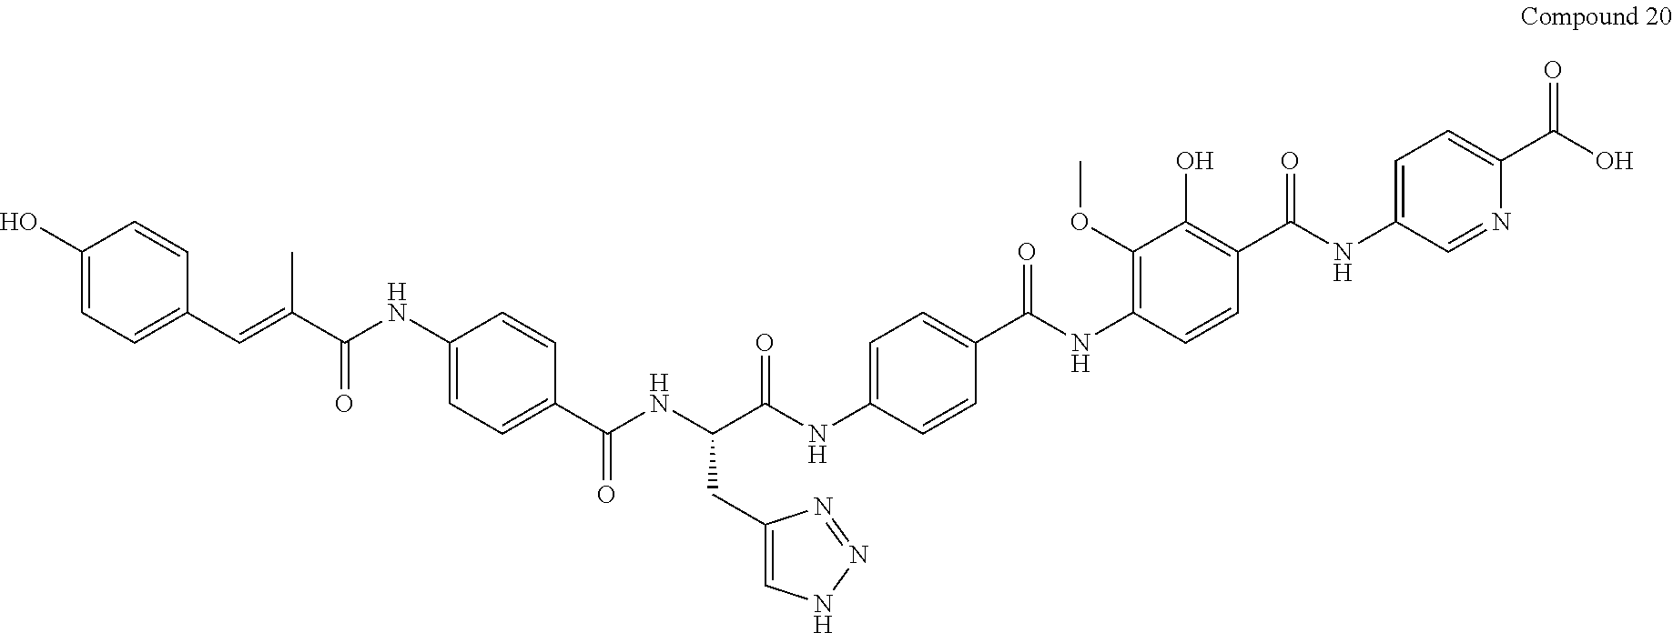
C1(CC(C(NC2=CC=C(C(NC3=C(OC)C(O)=C(C(NC4=CC=C(C(=O)O)N=C4)=O)C=C3)=O)C=C2)=O)NC(C2=CC=C(NC(C(C)=CC3=CC=C(O)C=C3)=O)C=C2)=O)=CNN=N1
